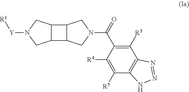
C12C(C3C1CN(C(=O)C1=C([R3])C4=C(C([R5])=C1[R4])NN=N4)C3)CN([Y][R1])C2
